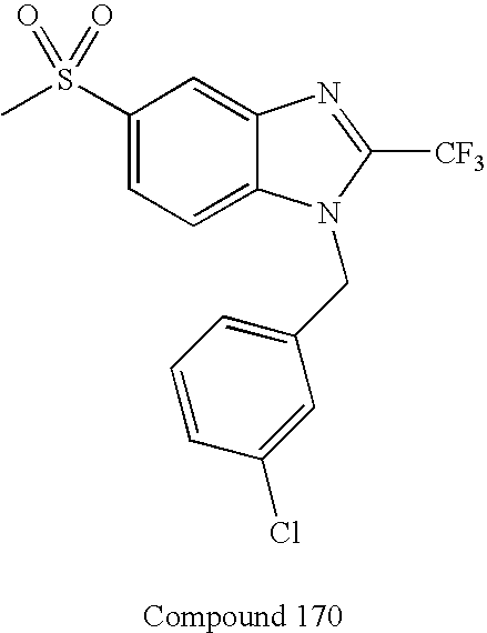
C1(S(C)(=O)=O)=CC=C2C(=C1)N=C([CF3])N2CC1=CC=CC(Cl)=C1
